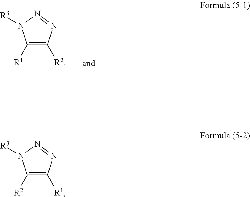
C1([R1])=C([R2])N=NN1[R3].C1([R2])=C([R1])N=NN1[R3]
